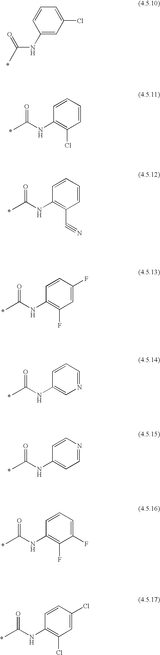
O=C(NC1=C(Cl)C=CC=C1)C.*.C(NC1=CC(Cl)=CC=C1)(C)=O.*.O=C(NC1=C(C#N)C=CC=C1)C.*.O=C(NC1=C(F)C=C(F)C=C1)C.*.O=C(NC1=CN=CC=C1)C.*.O=C(NC1=CC=NC=C1)C.*.O=C(NC1=C(F)C(F)=CC=C1)C.*.O=C(NC1=C(Cl)C=C(Cl)C=C1)C.*
